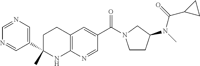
C12=C(C=C(C(=O)N3CCC(N(C(C4CC4)=O)C)C3)C=N1)CCC(C1=CN=CN=C1)(C)N2
